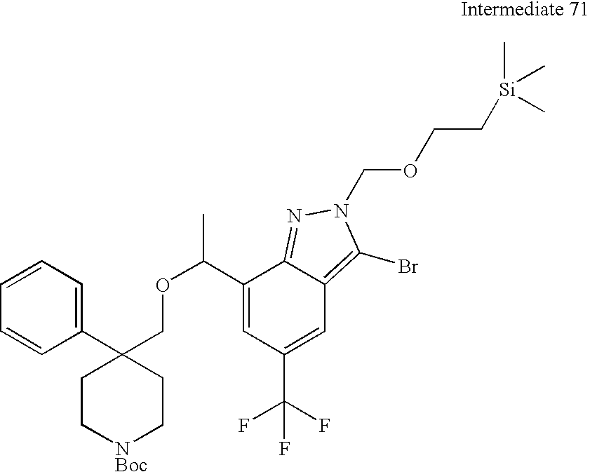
C1(C(OCC2(C3=CC=CC=C3)CC[NBoc]CC2)C)=CC(C(F)(F)F)=CC2=C(Br)N(COCC[Si](C)(C)C)N=C12
